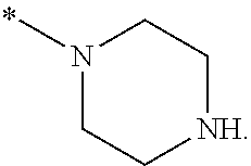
N1(C)CC[NH]CC1
